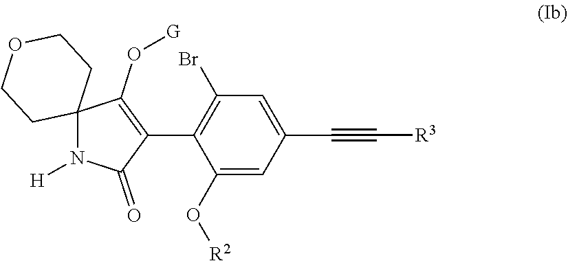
[H]N1C(=O)C(C2=C(Br)C=C(C#C[R3])C=C2O[R2])=C(O[G])C12CCOCC2
